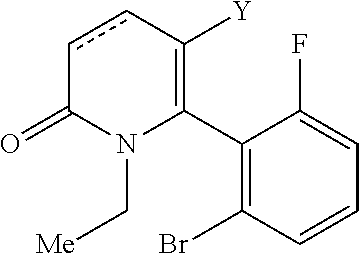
C1(C2=C([Y])ccC(=O)N2C[Me])=C(Br)C=CC=C1F
